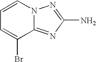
C12=NC(N)=NN1C=CC=C2Br
